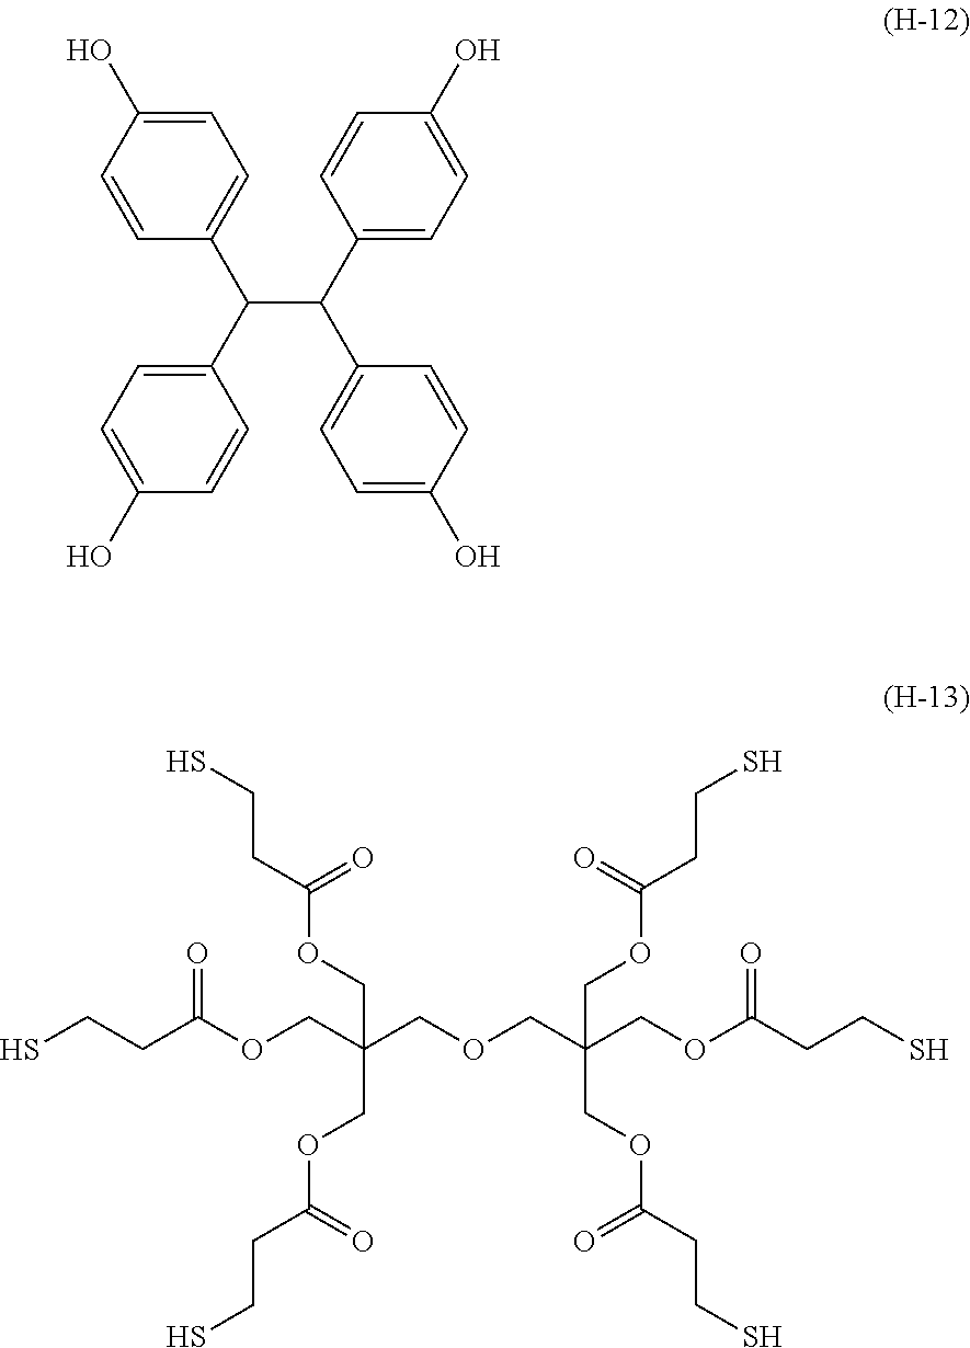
C1=C(O)C=CC(C(C2=CC=C(O)C=C2)C(C2=CC=C(O)C=C2)C2=CC=C(O)C=C2)=C1.SCCC(OCC(COCC(COC(CCS)=O)(COC(CCS)=O)COC(=O)CCS)(COC(CCS)=O)COC(CCS)=O)=O
